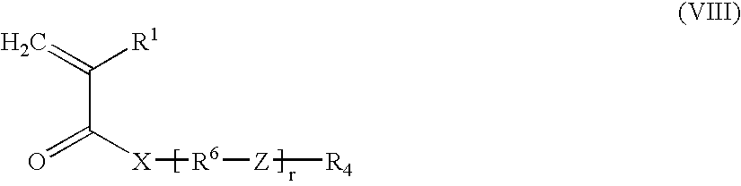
C=C([R1])C([X][R6][Z][R4])=O
